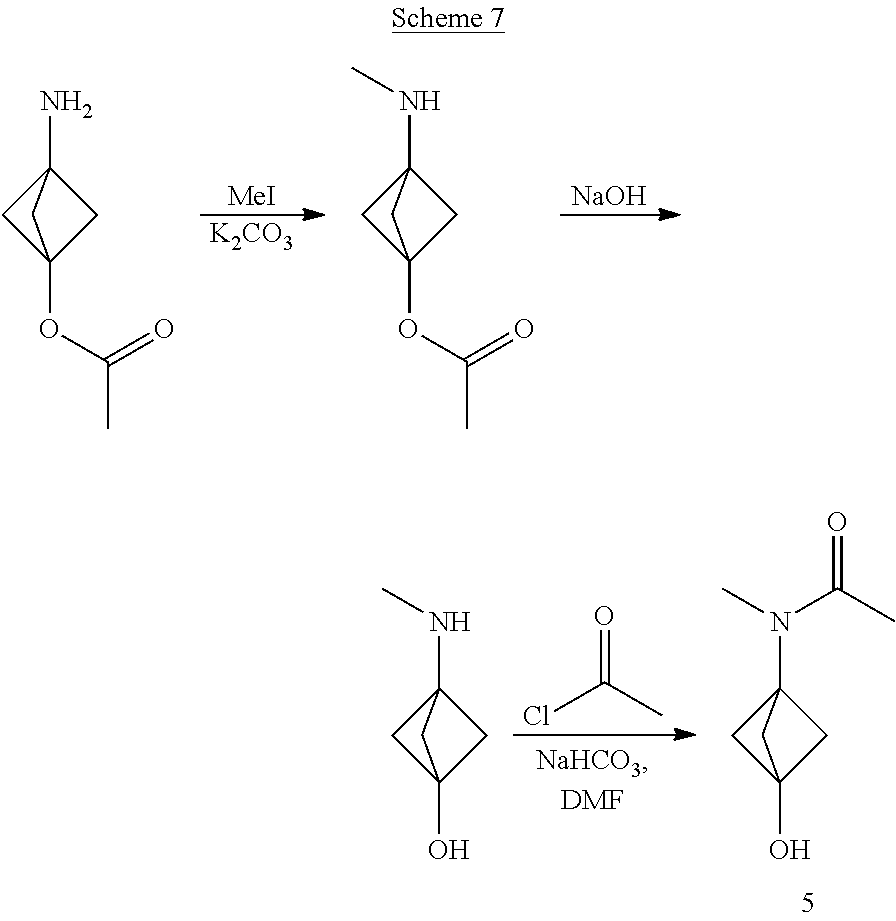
N(C12CC(OC(C)=O)(C1)C2)C.NC12CC(OC(C)=O)(C1)C2.[MeI].[K2CO3].[NaOH].N(C12CC(O)(C1)C2)C.ClC(C)=O.N(C12CC(O)(C1)C2)(C(C)=O)C
